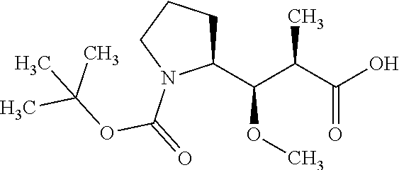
C1(C(C(C(O)=O)C)OC)CCCN1C(=O)OC(C)(C)C
